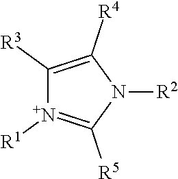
C1([R3])=C([R4])N([R2])C([R5])=[N+]1[R1]
